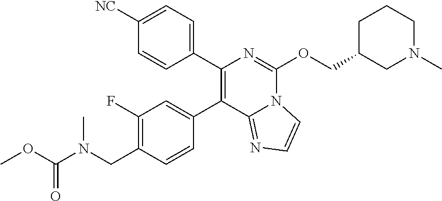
C1(C2=C(C3=CC(F)=C(CN(C)C(OC)=O)C=C3)C3=NC=CN3C(OCC3CN(C)CCC3)=N2)=CC=C([NC])C=C1
